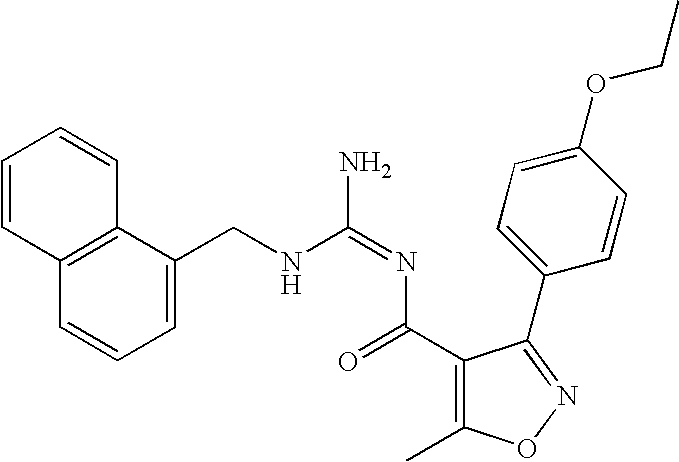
C1=C(CNC(=NC(=O)C2=C(C)ON=C2C2=CC=C(OCC)C=C2)N)C2=C(C=C1)C=CC=C2
